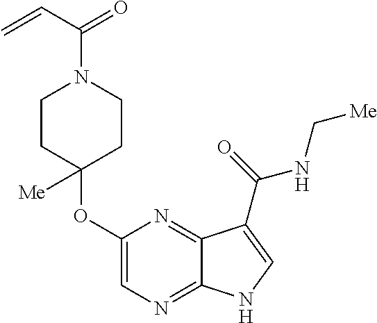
C1(OC2([Me])CCN(C(C=C)=O)CC2)=CN=C2C(=N1)C(C(=O)NC[Me])=CN2
